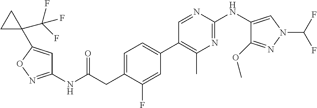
C1(NC(=O)CC2=CC=C(C3=C(C)N=C(NC4=CN(C(F)F)N=C4OC)N=C3)C=C2F)=NOC(C2(C(F)(F)F)CC2)=C1
